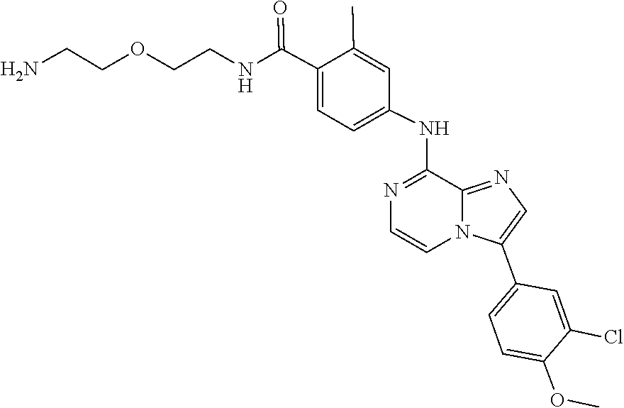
C1=CN2C(=NC=C2C2=CC=C(OC)C(Cl)=C2)C(NC2=CC=C(C(NCCOCCN)=O)C(C)=C2)=N1
